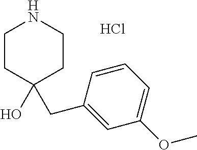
C1CC(O)(CC2=CC(OC)=CC=C2)CCN1.Cl
